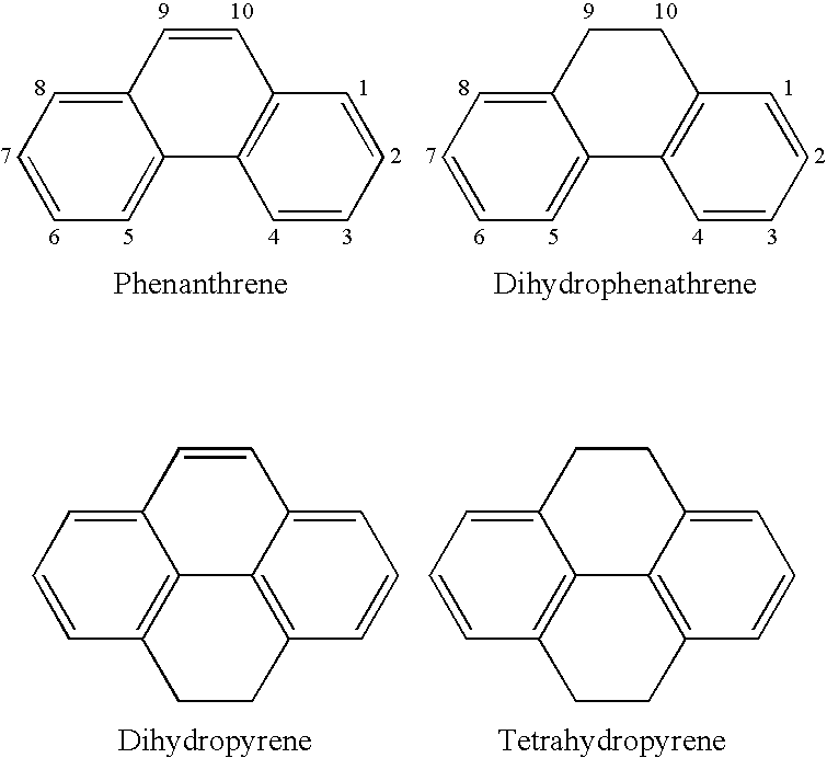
C12=CC=CC=C1C=CC1=C2C=CC=C1.C12=CC=CC=C1CCC1=C2C=CC=C1.C12=C3CCC4=C1C(=CC=C4)C=CC2=CC=C3.C12=C3CCC4=C1C(=CC=C4)CCC2=CC=C3
